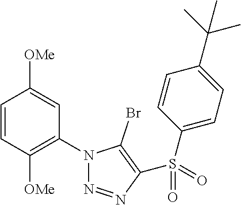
C1=CC([OMe])=C(N2N=NC(S(C3=CC=C(C(C)(C)C)C=C3)(=O)=O)=C2Br)C=C1[OMe]
